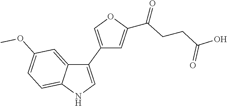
C1(C2=CNC3=CC=C(OC)C=C23)=COC(C(=O)CCC(O)=O)=C1
